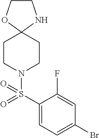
C1COC2(N1)CCN(S(C1=CC=C(Br)C=C1F)(=O)=O)CC2
